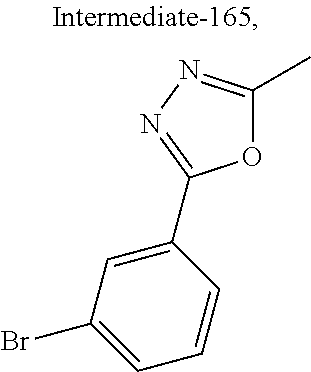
C1(C2=NN=C(C)O2)=CC(Br)=CC=C1
